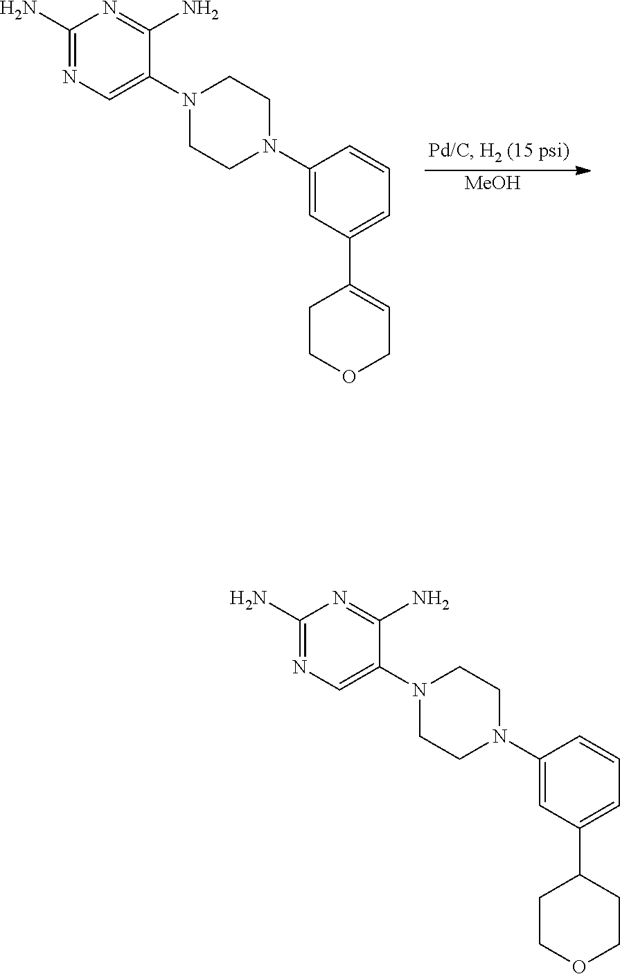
C1(N)=NC=C(N2CCN(C3=CC(C4CCOCC4)=CC=C3)CC2)C(N)=N1.C1(N)=NC=C(N2CCN(C3=CC(C4=CCOCC4)=CC=C3)CC2)C(N)=N1.[MeOH]
